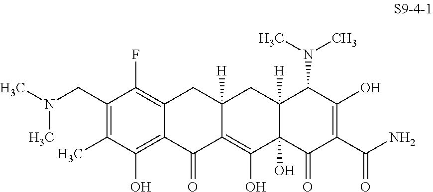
C12=C(O)C(C)=C(CN(C)C)C(F)=C1CC1([H])C(=C(O)C3(O)C([H])(C1)C(N(C)C)C(O)=C(C(=O)N)C3=O)C2=O
